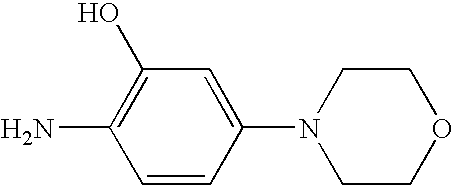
C1=CC(N2CCOCC2)=CC(O)=C1N
